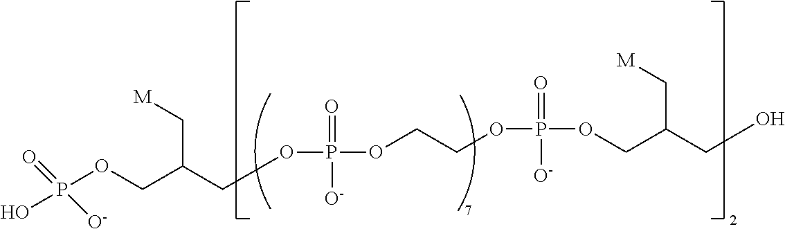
OP(OCC(COP(OCCOP(OCC(C[M])CO)(=O)[O-])(=O)[O-])C[M])(=O)[O-]
